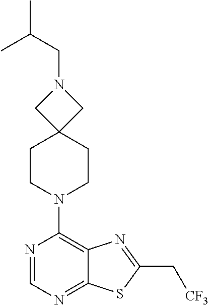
N1=CN=C2C(=C1N1CCC3(CC1)CN(CC(C)C)C3)N=C(C[CF3])S2
